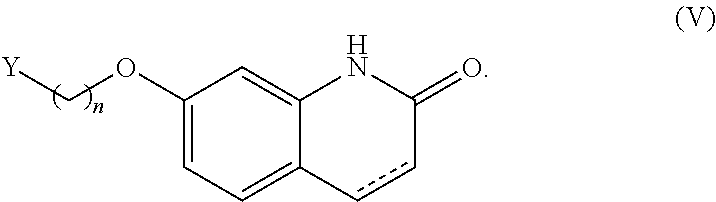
C12=CC(OC[Y])=CC=C1ccC(=O)N2
